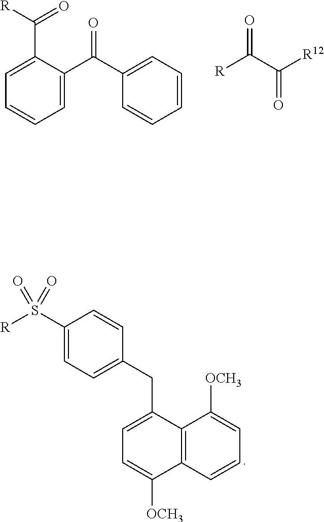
C1=C(C(=O)C2=CC=CC=C2)C(C([R])=O)=CC=C1.[R]C(=O)C(=O)[R12].C12=C(C=CC=C1[OCH3])C([OCH3])=CC=C2CC1=CC=C(S([R])(=O)=O)C=C1
